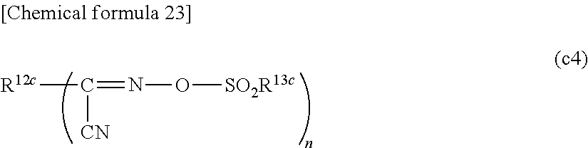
[R12c]C(=NO[SO2R13c])[CN]
